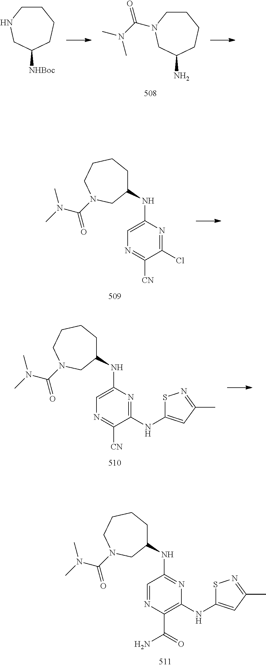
C1=NC(C(=O)N)=C(NC2=CC(C)=NS2)N=C1NC1CCCCN(C(N(C)C)=O)C1.C1CN(C(N(C)C)=O)CC(N)CC1.C1CNCC([NHBoc])CC1.C1=C(NC2CCCCN(C(N(C)C)=O)C2)N=C(Cl)C([CN])=N1.C1=C(NC2CCCCN(C(N(C)C)=O)C2)N=C(NC2=CC(C)=NS2)C([CN])=N1
